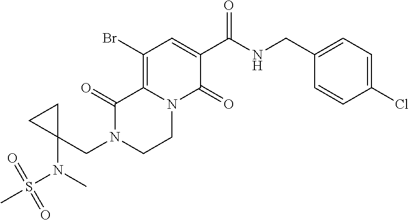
C12=C(Br)C=C(C(=O)NCC3=CC=C(Cl)C=C3)C(=O)N1CCN(CC1(N(C)S(C)(=O)=O)CC1)C2=O
